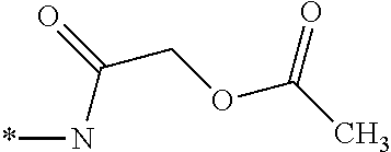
*NC(COC(C)=O)=O
